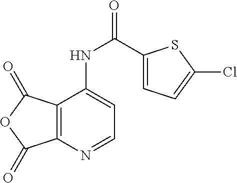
C12=C(N=CC=C1NC(C1=CC=C(Cl)S1)=O)C(=O)OC2=O
